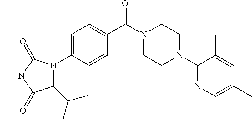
N1(C(C2=CC=C(N3C(C(C)C)C(=O)N(C)C3=O)C=C2)=O)CCN(C2=NC=C(C)C=C2C)CC1
